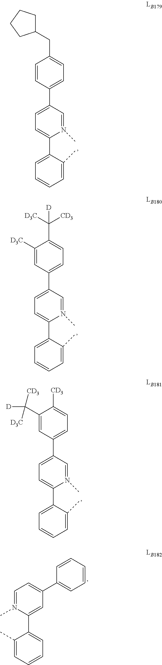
C1(C2=CC=C(C3=CC=C(C([D3C])([CD3])[D])C([D3C])=C3)C=N2C)=CC=CC=C1C.C1(C2=CC=C(C3=CC=C(CC4CCCC4)C=C3)C=N2C)=CC=CC=C1C.C1(C2=CC(C3=CC=CC=C3)=CC=N2C)=CC=CC=C1C.C1(C2=CC=C(C3=CC=C([CD3])C(C([D])([D3C])[CD3])=C3)C=N2C)=CC=CC=C1C
